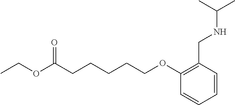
CCOC(CCCCCOC1=C(CNC(C)C)C=CC=C1)=O
